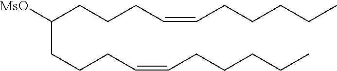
C(CCC=CCCCCC)C(CCCC=CCCCCC)[MsO]
